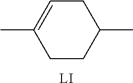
CC1=CCC(C)CC1.[LI]
